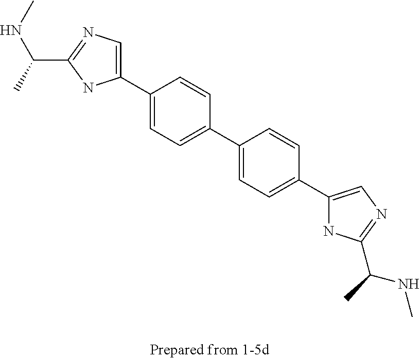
CC(NC)C1=NC=C(C2=CC=C(C3=CC=C(C4=CN=C(C(NC)C)N4)C=C3)C=C2)N1
